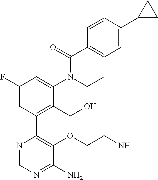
C1(F)=CC(C2=C(OCCNC)C(N)=NC=N2)=C(CO)C(N2CCC3=C(C2=O)C=CC(C2CC2)=C3)=C1
